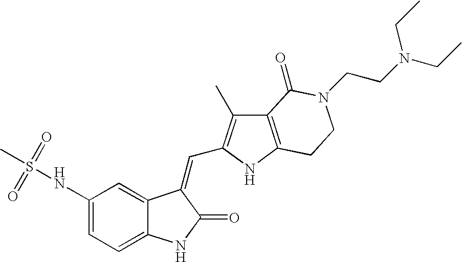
C1=C(NS(=O)(=O)C)C=C2C(=C1)NC(=O)C2=CC1=C(C)C2=C(N1)CCN(CCN(CC)CC)C2=O
